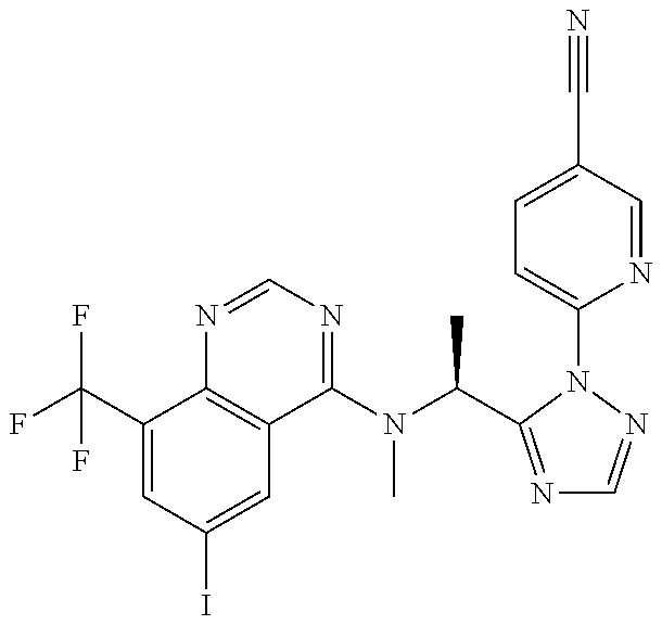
C1(C(F)(F)F)=CC(I)=CC2=C1N=CN=C2N(C(C)C1=NC=NN1C1=CC=C(C#N)C=N1)C
